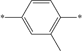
C1=C(*)C=CC(*)=C1C
